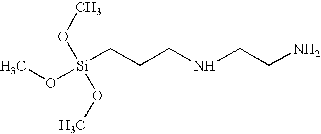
CO[Si](CCCNCCN)(OC)OC
